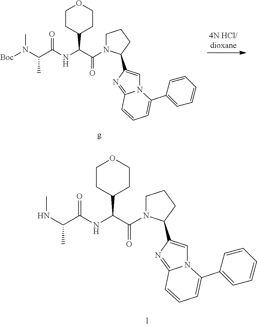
C1CCC(C2=CN3C(=N2)C=CC=C3C2=CC=CC=C2)N1C(C(C1CCOCC1)NC(C(N([Boc])C)C)=O)=O.C1CCC(C2=CN3C(=N2)C=CC=C3C2=CC=CC=C2)N1C(C(C1CCOCC1)NC(C(NC)C)=O)=O
